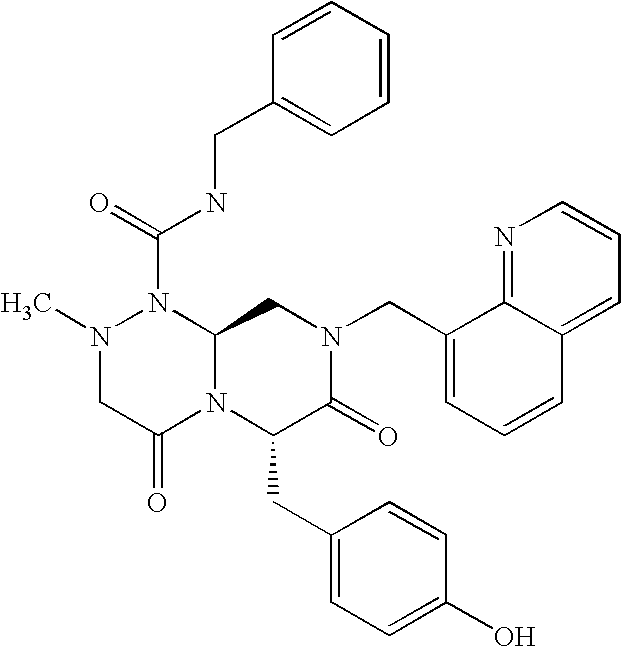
N1(C(=O)NCC2=CC=CC=C2)N(C)CC(=O)N2C1CN(CC1=CC=CC3=CC=CN=C13)C(=O)C2CC1=CC=C(O)C=C1
